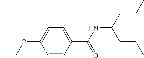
C1=C(OCC)C=CC(C(NC(CCC)CCC)=O)=C1
